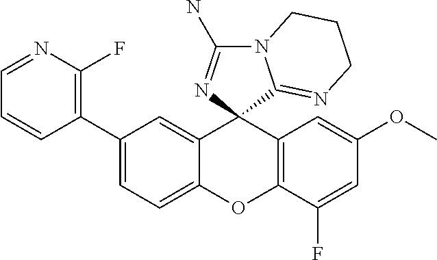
C1(C2=C(F)N=CC=C2)=CC=C2C(=C1)C1(C3=C(O2)C(F)=CC(OC)=C3)C2=NCCCN2C(N)=N1
